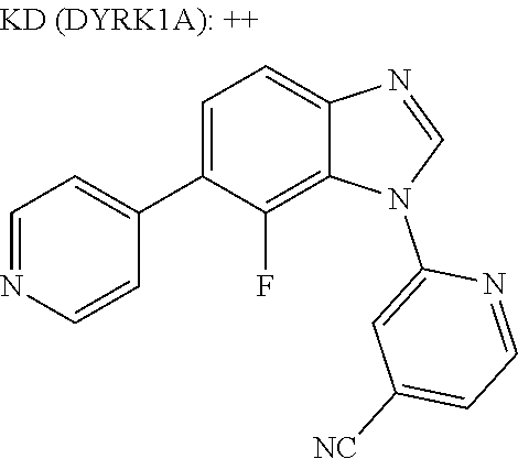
C1=C(C2=CC=NC=C2)C(F)=C2C(=C1)N=CN2C1=CC([NC])=CC=N1
